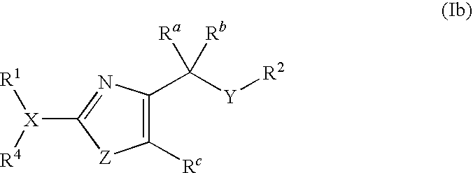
[R1][X]([R4])C1=NC(C([Y][R2])([Ra])[Rb])=C([Rc])[Z]1
